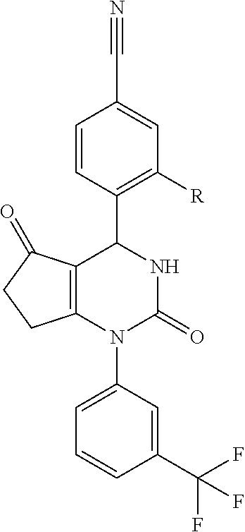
C1(C(F)(F)F)=CC(N2C(=O)NC(C3=C([R])C=C(C#N)C=C3)C3=C2CCC3=O)=CC=C1
